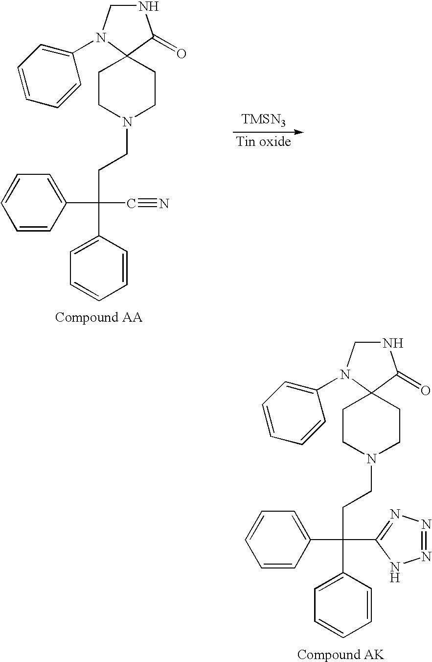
N1CN(C2=CC=CC=C2)C2(C1=O)CCN(CCC(C1=CC=CC=C1)(C#N)C1=CC=CC=C1)CC2.[TMSN3].N1CN(C2=CC=CC=C2)C2(C1=O)CCN(CCC(C1=CC=CC=C1)(C1=CC=CC=C1)C1=NN=NN1)CC2
